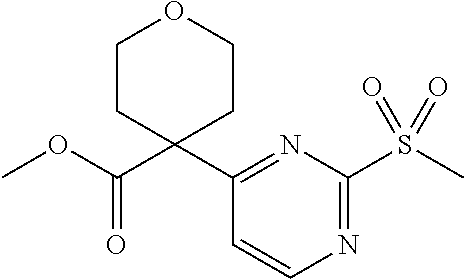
C1CC(C(OC)=O)(C2=NC(S(C)(=O)=O)=NC=C2)CCO1
